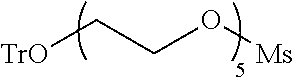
[TrO]CCO[Ms]
